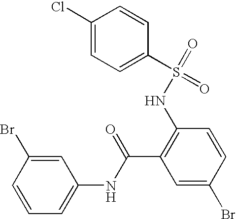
C1(S(=O)(=O)NC2=C(C(NC3=CC=CC(Br)=C3)=O)C=C(Br)C=C2)=CC=C(Cl)C=C1
